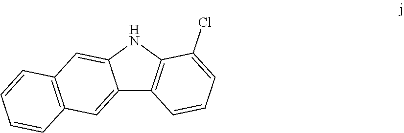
C12=CC3=C(C=C1NC1=C2C=CC=C1Cl)C=CC=C3
